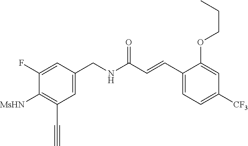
C1(F)=CC(CNC(C=CC2=CC=C([CF3])C=C2OCCC)=O)=CC(C#C)=C1[MsHN]
